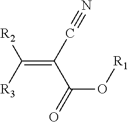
C(=C(C#N)C(=O)O[R1])([R3])[R2]
